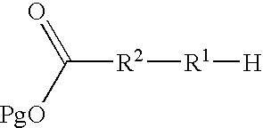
[H][R1][R2]C(=O)[PgO]
